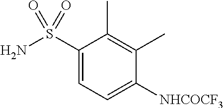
C1(S(N)(=O)=O)=CC=C([NHCOCF3])C(C)=C1C
